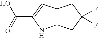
C12=C(CC(F)(F)C1)NC(C(=O)O)=C2
